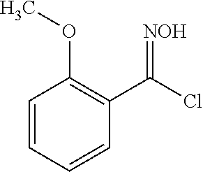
C1=CC=CC(C(=[NOH])Cl)=C1OC
